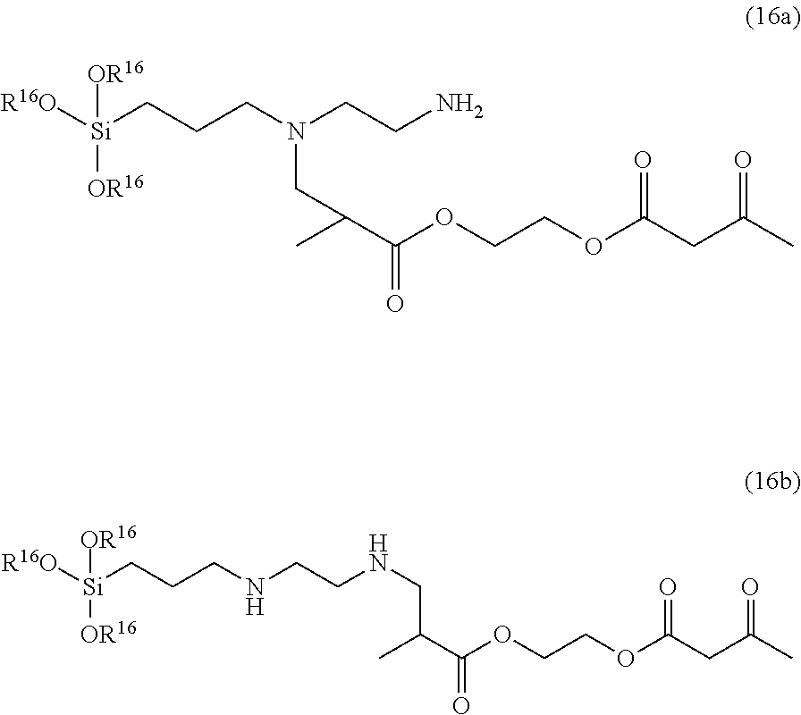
[R16O][Si](CCCN(CCN)CC(C(OCCOC(CC(C)=O)=O)=O)C)([OR16])[OR16].[R16O][Si](CCCNCCNCC(C(OCCOC(CC(C)=O)=O)=O)C)([OR16])[OR16]
